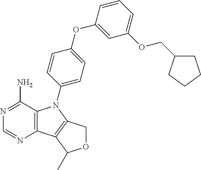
C12=C(C(N)=NC=N1)N(C1=CC=C(OC3=CC(OCC4CCCC4)=CC=C3)C=C1)C1=C2C(C)OC1
